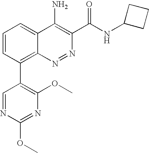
C1=CC(C2=C(OC)N=C(OC)N=C2)=C2C(=C1)C(N)=C(C(NC1CCC1)=O)N=N2
